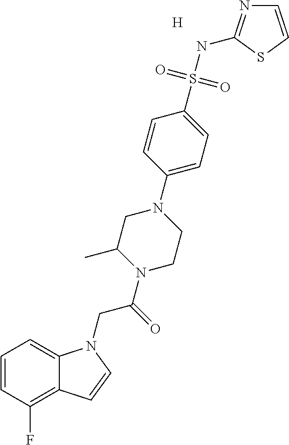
[H].C1=CC(F)=C2C(=C1)N(CC(=O)N1C(C)CN(C3=CC=C(S(NC4=NC=CS4)(=O)=O)C=C3)CC1)C=C2
